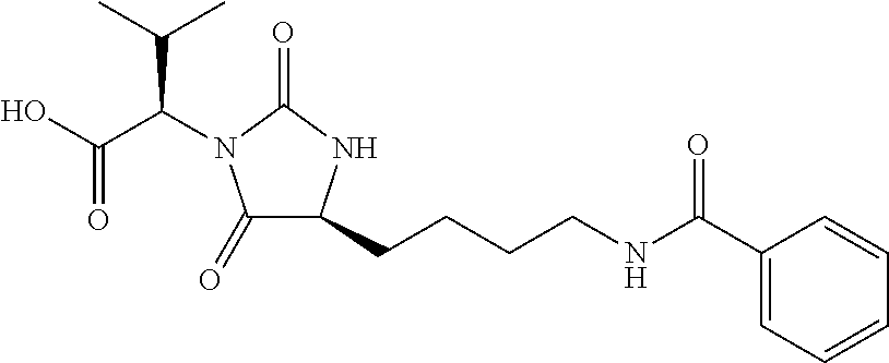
C1(=O)C(CCCCNC(C2=CC=CC=C2)=O)NC(=O)N1C(C(=O)O)C(C)C
